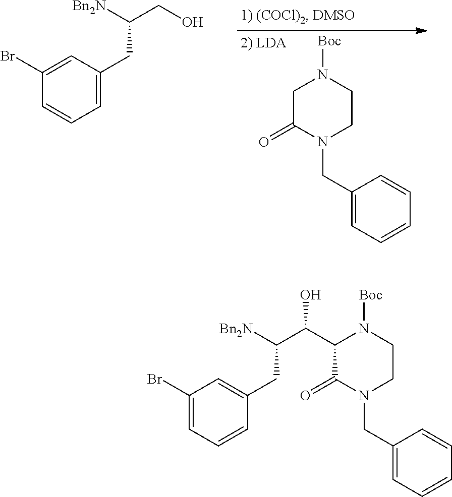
C1C(=O)N(CC2=CC=CC=C2)CCN1[Boc].C1(Br)=CC(CC([Bn2N])CO)=CC=C1.C1(Br)=CC=CC(CC([Bn2N])C(C2C(=O)N(CC3=CC=CC=C3)CCN2[Boc])O)=C1
